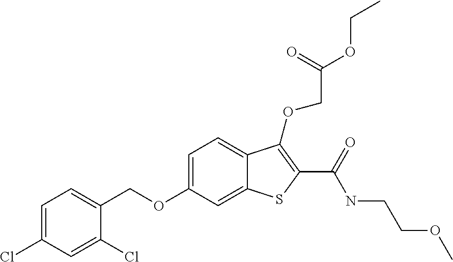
C(OC1=CC=C2C(=C1)SC(C(NCCOC)=O)=C2OCC(=O)OCC)C1=CC=C(Cl)C=C1Cl
